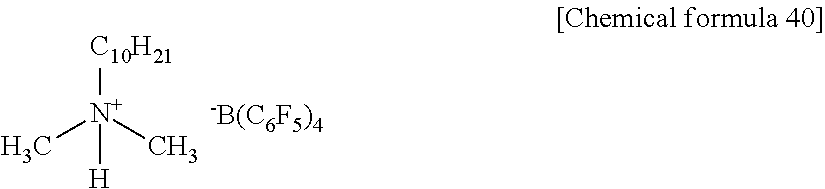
[C10H21][N+]([H])(C)C.[-B(C6F5)4]
